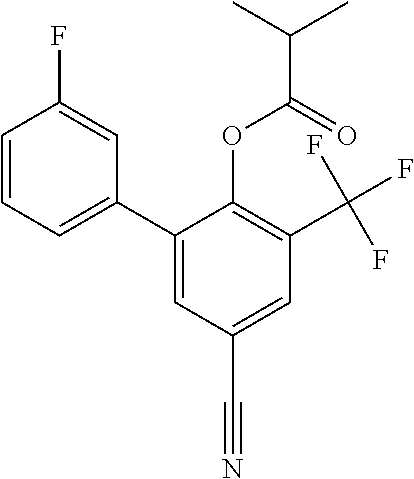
C1=CC=C(C2=CC(C#N)=CC(C(F)(F)F)=C2OC(C(C)C)=O)C=C1F
